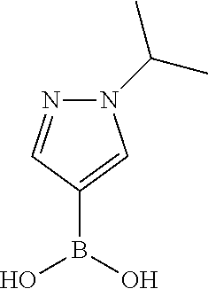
C1(B(O)O)=CN(C(C)C)N=C1
